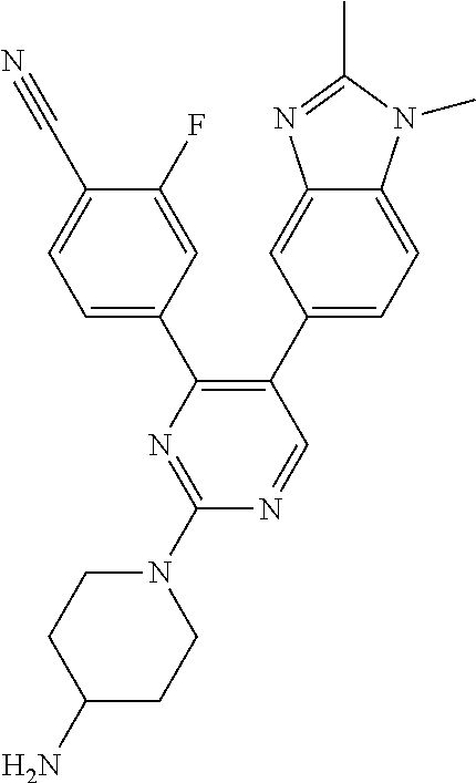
C1=C(C#N)C(F)=CC(C2=C(C3=CC=C4C(=C3)N=C(C)N4C)C=NC(N3CCC(N)CC3)=N2)=C1
